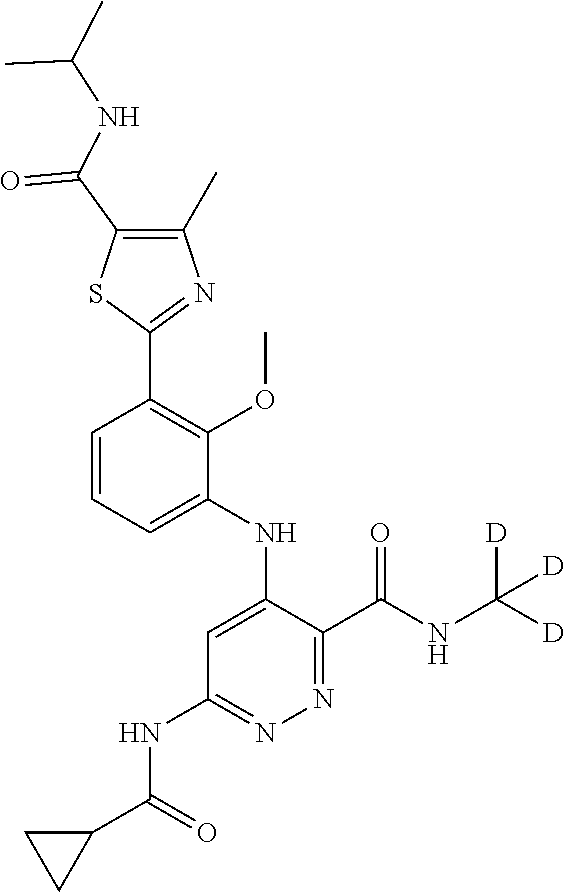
C1=CC=C(NC2=CC(NC(C3CC3)=O)=NN=C2C(NC([D])([D])[D])=O)C(OC)=C1C1=NC(C)=C(C(NC(C)C)=O)S1
